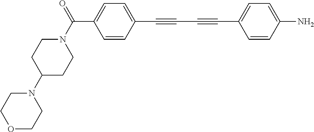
C1=CC(C#CC#CC2=CC=C(N)C=C2)=CC=C1C(N1CCC(N2CCOCC2)CC1)=O
